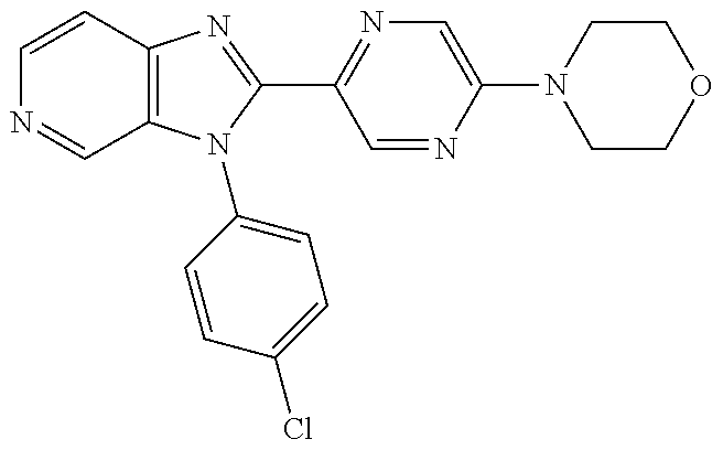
C12=C(N(C3=CC=C(Cl)C=C3)C(C3=NC=C(N4CCOCC4)N=C3)=N1)C=NC=C2
